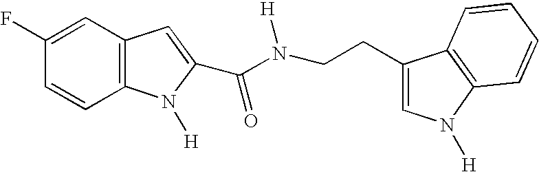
C12=C(C=CC(F)=C1)N([H])C(C(N(CCC1=CN([H])C3=C1C=CC=C3)[H])=O)=C2
